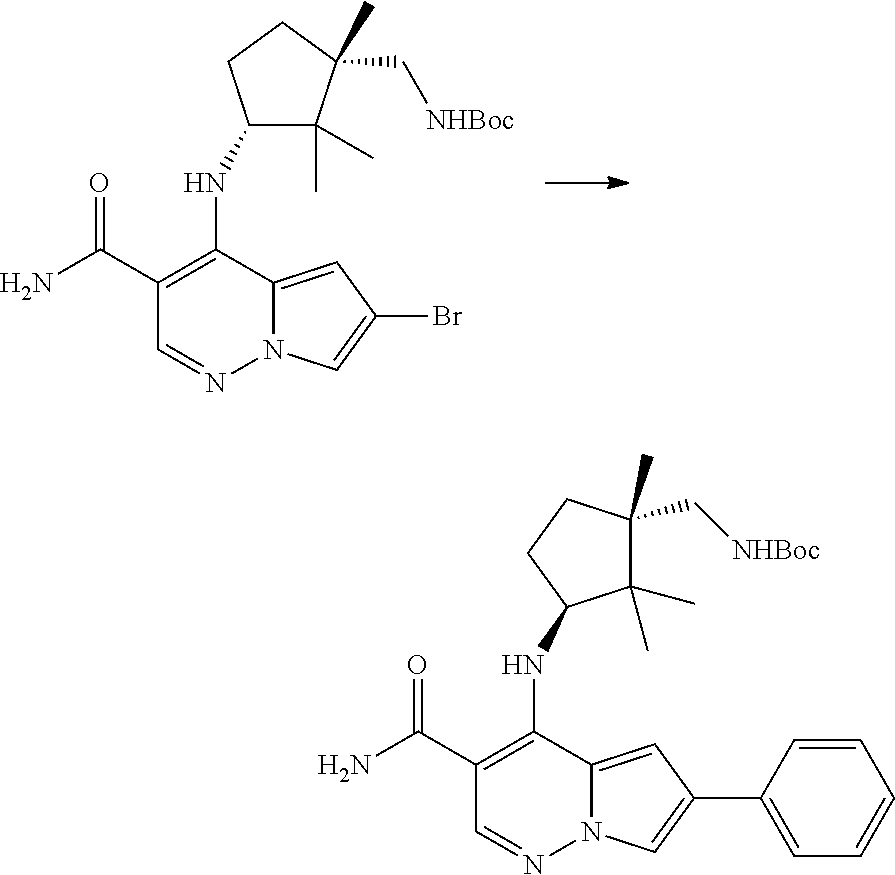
N12C(=CC(Br)=C1)C(NC1C(C)(C)C(C)(C[NHBoc])CC1)=C(C(N)=O)C=N2.N12C(=CC(C3=CC=CC=C3)=C1)C(NC1C(C)(C)C(C[NHBoc])(C)CC1)=C(C(N)=O)C=N2
